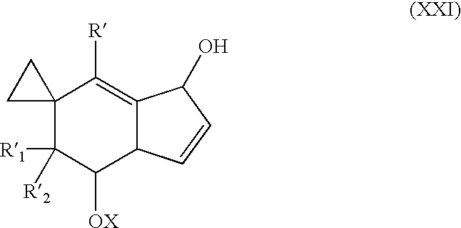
C12(C([R1])([R2])C([OX])C3C(=C1[R])C(O)C=C3)CC2
